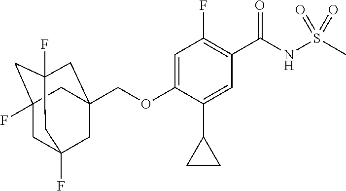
C1=C(OCC23CC4(F)CC(F)(CC(F)(C2)C4)C3)C(C2CC2)=CC(C(NS(C)(=O)=O)=O)=C1F
